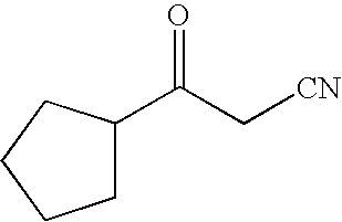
C1C(C(C[CN])=O)CCC1
